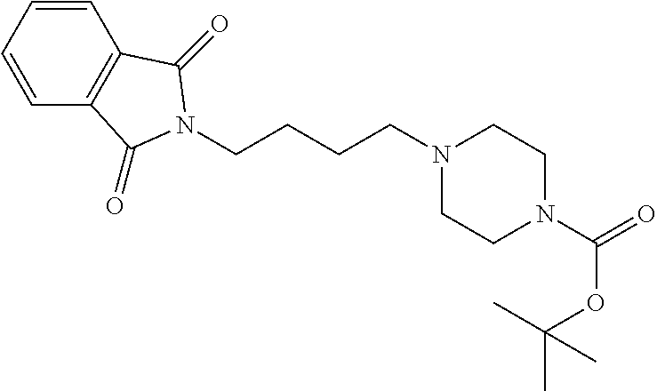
C1=CC=CC2=C1C(=O)N(CCCCN1CCN(C(=O)OC(C)(C)C)CC1)C2=O
